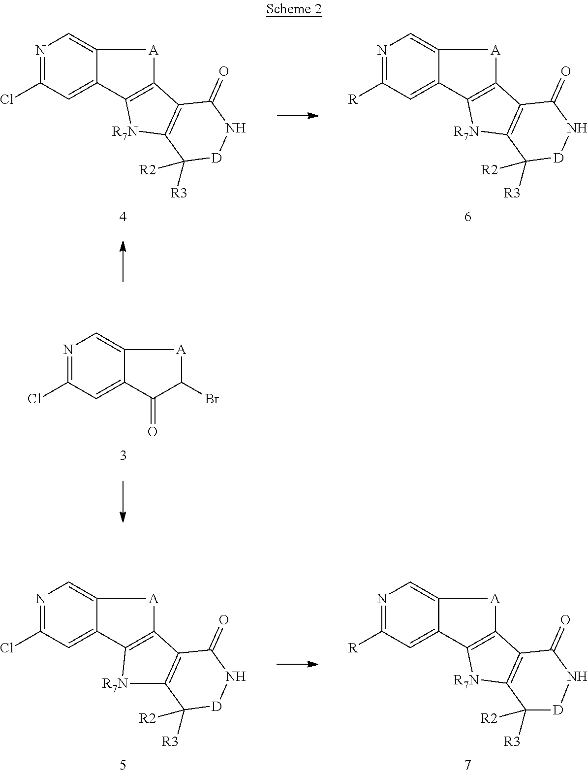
N1=C([R])C=C2C(=C1)[A]C1=C2[R7N]C2=C1C(=O)N[D]C2([R3])[R2].N1=C(Cl)C=C2C(=C1)[A]C1=C2[R7N]C2=C1C(=O)N[D]C2([R3])[R2].N1=C(Cl)C=C2C(=C1)[A]C1=C2[R7N]C2=C1C(=O)N[D]C2([R3])[R2].N1=C([R])C=C2C(=C1)[A]C1=C2[R7N]C2=C1C(=O)N[D]C2([R3])[R2].N1=C(Cl)C=C2C(=C1)[A]C(Br)C2=O
